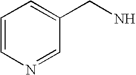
C1=CN=CC(CN)=C1
